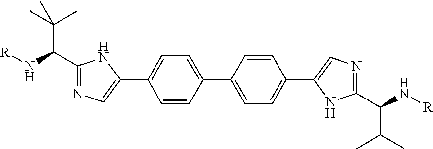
C1(C(N[R])C(C)(C)C)=NC=C(C2=CC=C(C3=CC=C(C4=CN=C(C(N[R])C(C)C)N4)C=C3)C=C2)N1
